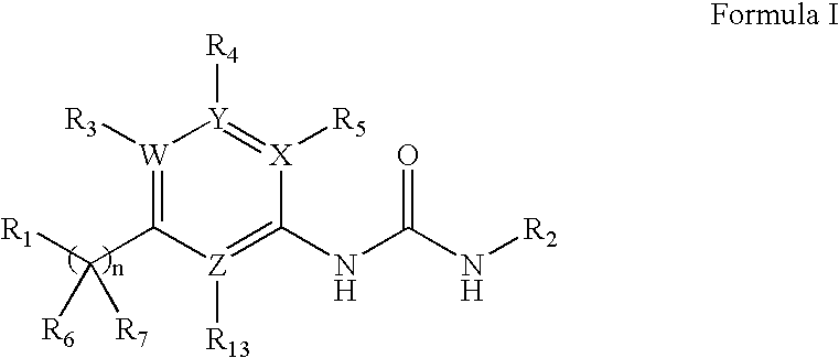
C(C1=[W]([R3])[Y]([R4])=[X]([R5])C(NC(=O)N[R2])=[Z]1[R13])([R1])([R6])[R7]
